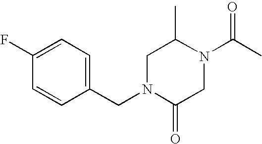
C1=C(CN2CC(C)N(C(C)=O)CC2=O)C=CC(F)=C1
